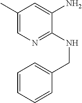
C1(C)=CN=C(NCC2=CC=CC=C2)C(N)=C1
